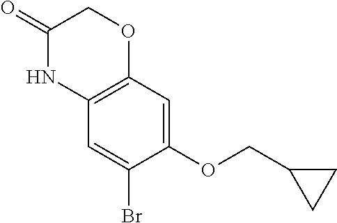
C1=C(Br)C(OCC2CC2)=CC2=C1NC(=O)CO2
